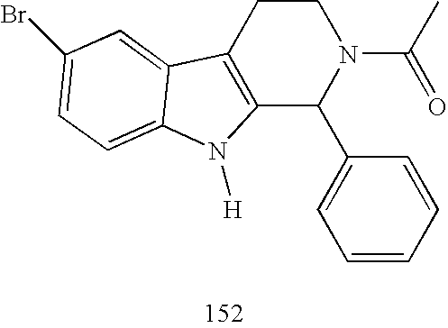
C12=C(CCN(C(=O)C)C1C1=CC=CC=C1)C1=CC(Br)=CC=C1N2[H]
